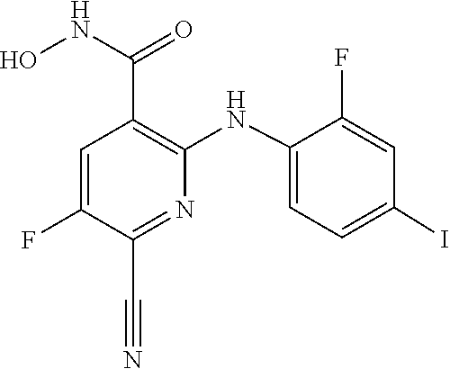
C1(NC2=C(C(NO)=O)C=C(F)C(C#N)=N2)=CC=C(I)C=C1F
